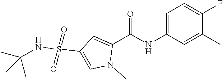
C1=C(NC(C2=CC(S(=O)(=O)NC(C)(C)C)=CN2C)=O)C=C(C)C(F)=C1
